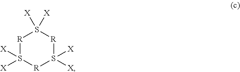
[R]1S([X])([X])[R]S([X])([X])[R]S1([X])[X]
